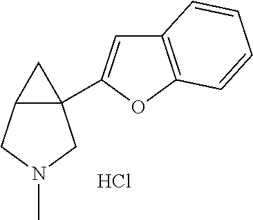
C12(C3=CC4=C(O3)C=CC=C4)C(CN(C)C1)C2.Cl
